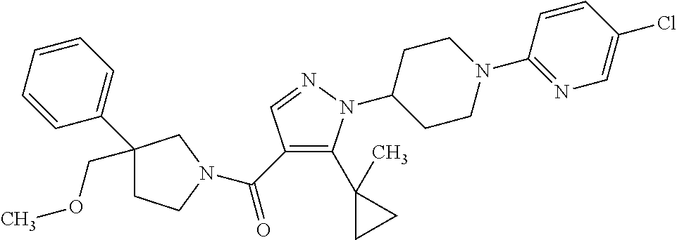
C(C1=C(C2(C)CC2)N(C2CCN(C3=NC=C(Cl)C=C3)CC2)N=C1)(=O)N1CCC(C2=CC=CC=C2)(COC)C1
